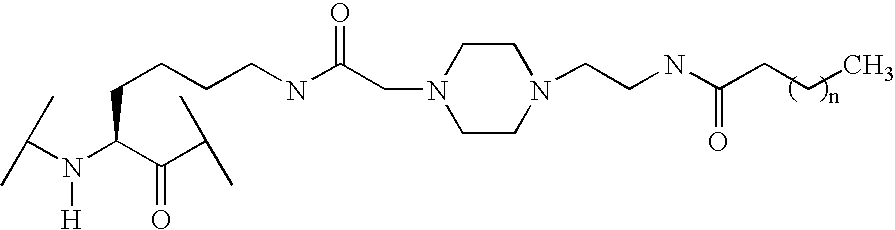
C(CCCNC(CN1CCN(CCNC(CCC)=O)CC1)=O)C(N(C(C)C)[H])C(C(C)C)=O
